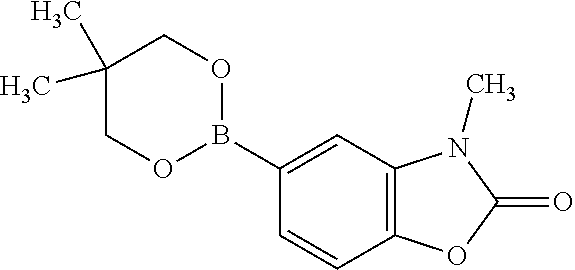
C1(B2OCC(C)(C)CO2)=CC2=C(C=C1)OC(=O)N2C
